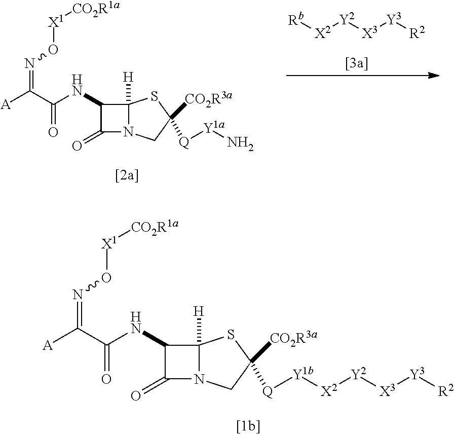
C1(NC(C([A])=NO[X1][CO2R1a])=O)C(=O)N2C1([H])SC([CO2R3a])([Q][Y1a]N)C2.[Rb][X2][Y2][X3][Y3][R2].C1(NC(C([A])=NO[X1][CO2R1a])=O)C(=O)N2C1([H])SC([CO2R3a])([Q][Y1b][X2][Y2][X3][Y3][R2])C2
